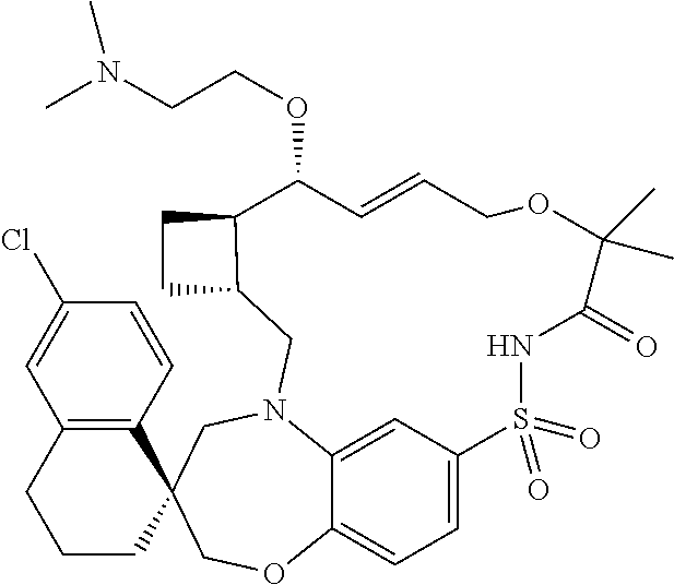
C1=C2C3=CC=C1S(=O)(=O)NC(=O)C(C)(C)OCC=CC(OCCN(C)C)C1C(CN2CC2(CO3)C3=C(CCC2)C=C(Cl)C=C3)CC1
